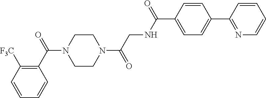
C1(C(=O)N2CCN(C(=O)CNC(=O)C3=CC=C(C4=NC=CC=C4)C=C3)CC2)=C([F3C])C=CC=C1
